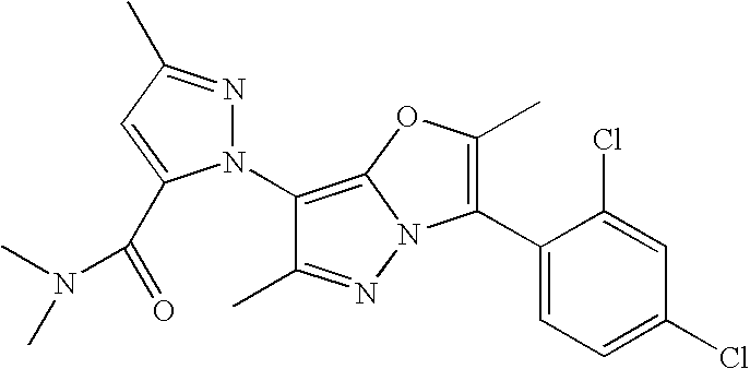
C1(N2N=C(C)C=C2C(=O)N(C)C)=C2N(N=C1C)C(C1=CC=C(Cl)C=C1Cl)=C(C)O2
